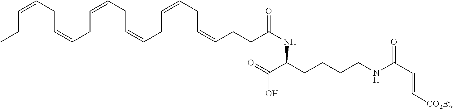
CCC=CCC=CCC=CCC=CCC=CCC=CCCC(NC(C(=O)O)CCCCNC(C=C[CO2Et])=O)=O
